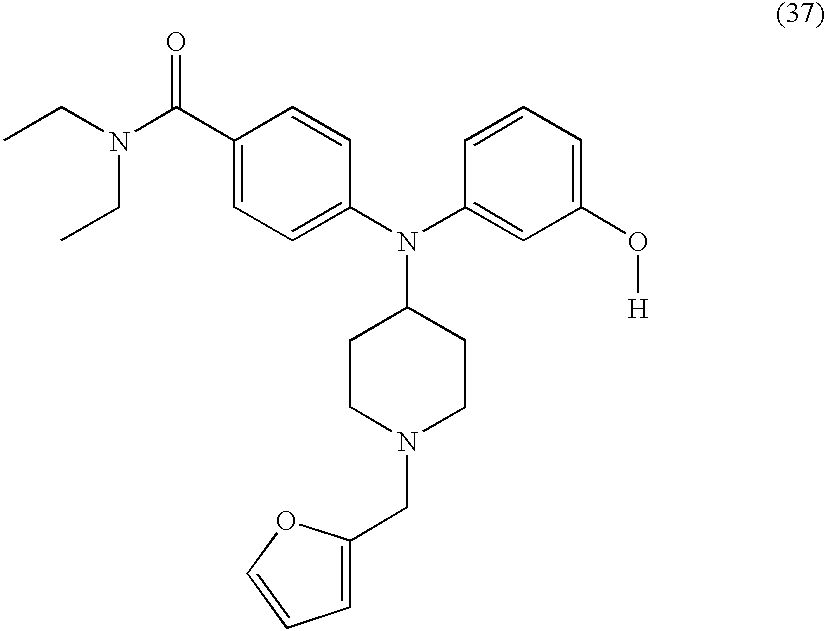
C1=C(C(N(CC)CC)=O)C=CC(N(C2=CC(O[H])=CC=C2)C2CCN(CC3=CC=CO3)CC2)=C1
